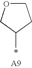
C1OCC(*)C1
